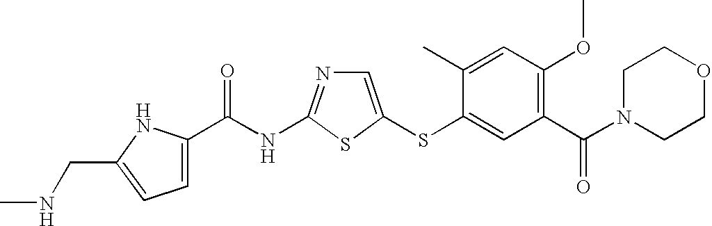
C1=C(SC2=CC(C(N3CCOCC3)=O)=C(OC)C=C2C)SC(NC(=O)C2=CC=C(CNC)N2)=N1
